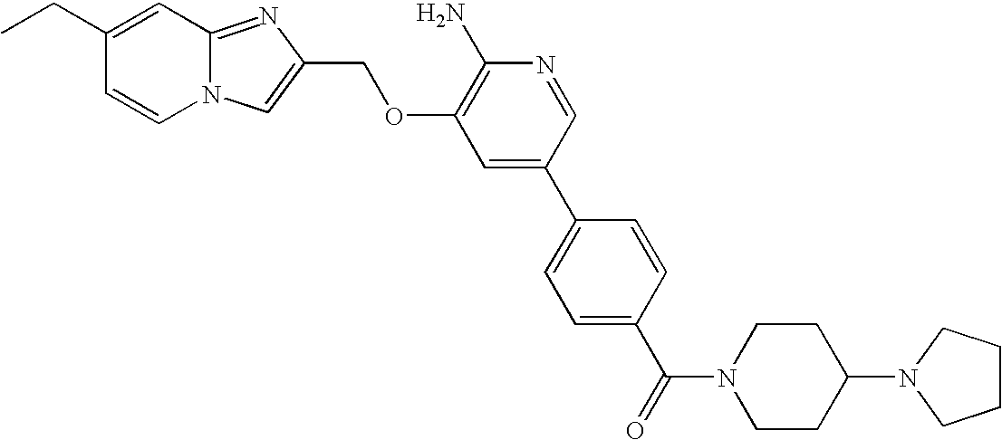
C1(CC)=CC2=NC(COC3=C(N)N=CC(C4=CC=C(C(=O)N5CCC(N6CCCC6)CC5)C=C4)=C3)=CN2C=C1
